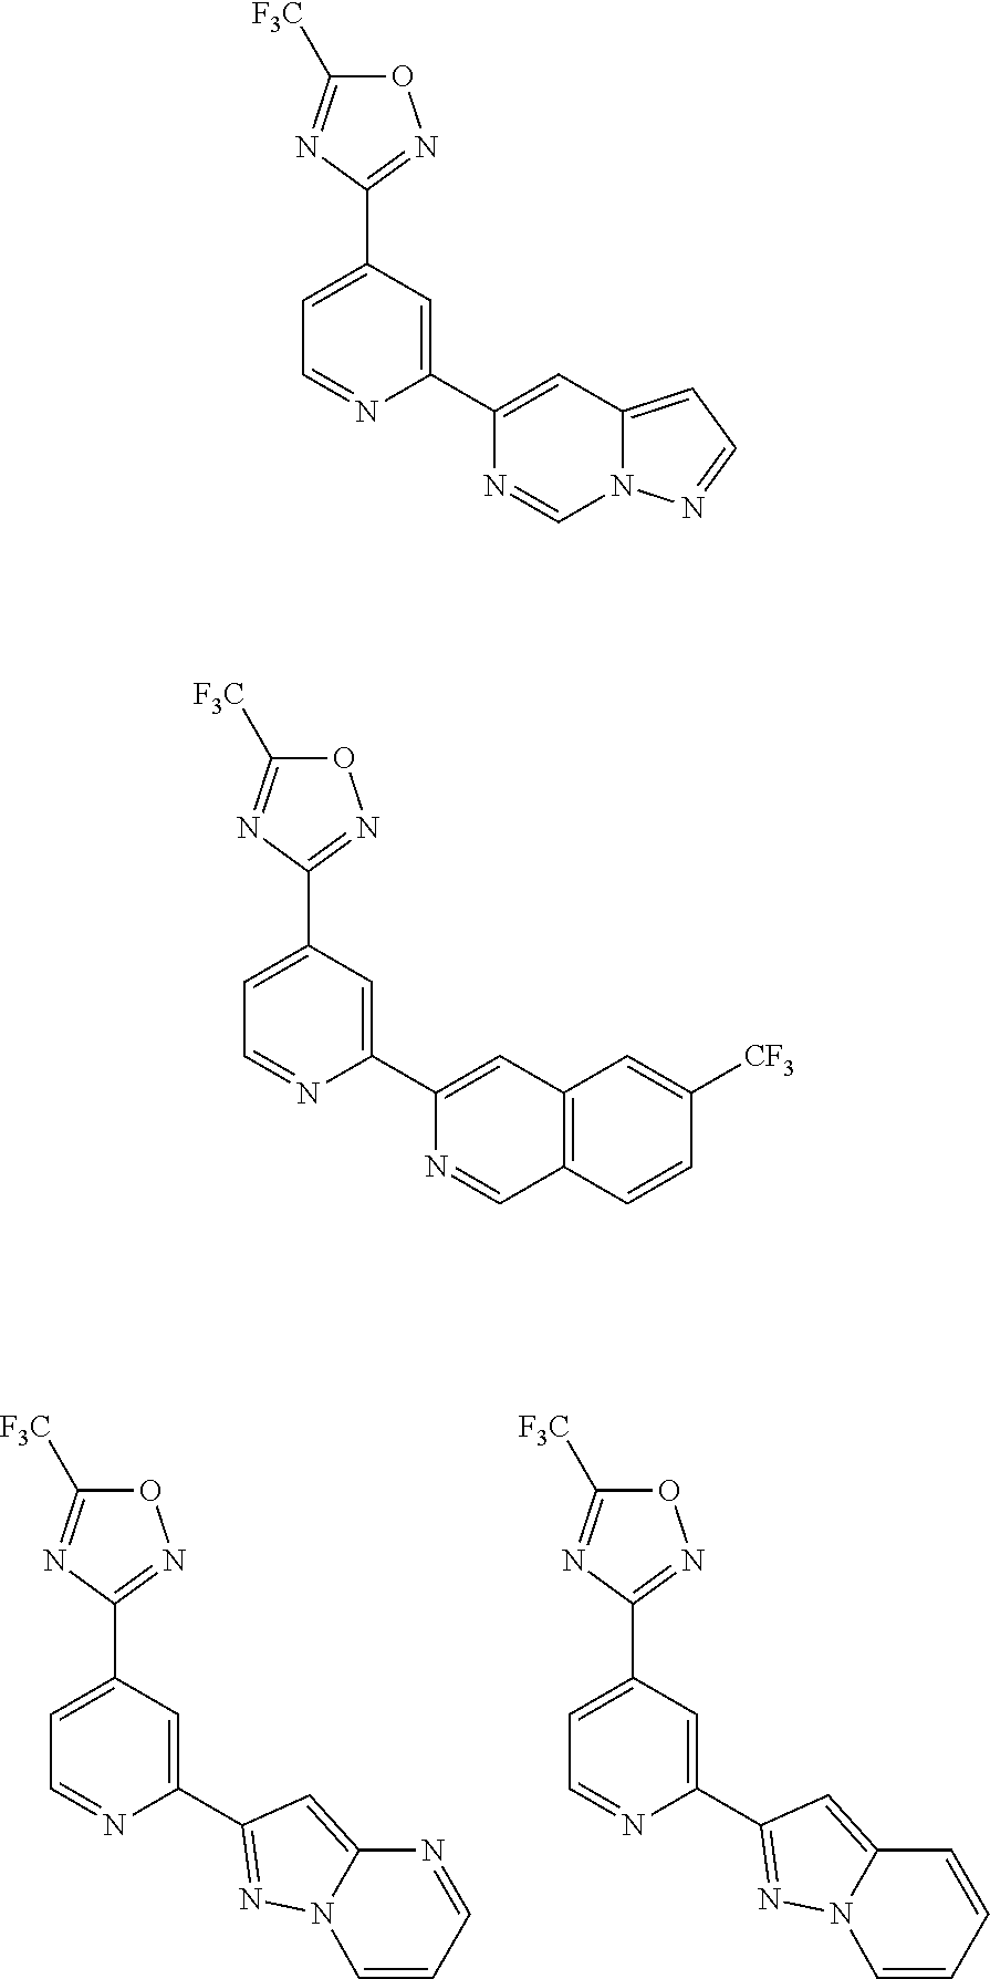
C1(C2=CC(C3=NOC([F3C])=N3)=CC=N2)=NN2C(=C1)N=CC=C2.C1(C2=CC(C3=NOC([F3C])=N3)=CC=N2)=NN2C(=C1)C=CC=C2.N1=CC2=C(C=C1C1=CC(C3=NOC([F3C])=N3)=CC=N1)C=C([CF3])C=C2.N1=CN2C(=CC=N2)C=C1C1=CC(C2=NOC([F3C])=N2)=CC=N1
